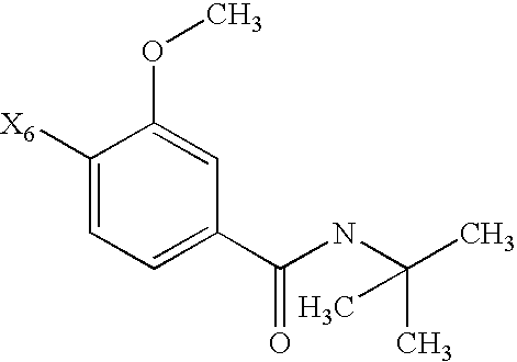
C1([X6])=CC=C(C(NC(C)(C)C)=O)C=C1OC
